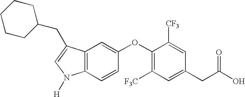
C12=C(C(CC3CCCCC3)=CN1[H])C=C(OC1=C([F3C])C=C(CC(O)=O)C=C1[CF3])C=C2
